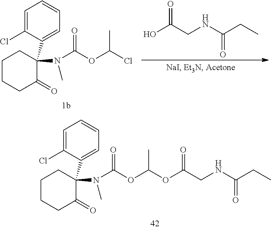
C1=C(Cl)C(C2(N(C(=O)OC(OC(CNC(CC)=O)=O)C)C)C(=O)CCCC2)=CC=C1.C1=C(Cl)C(C2(N(C(=O)OC(Cl)C)C)C(=O)CCCC2)=CC=C1.OC(CNC(CC)=O)=O
